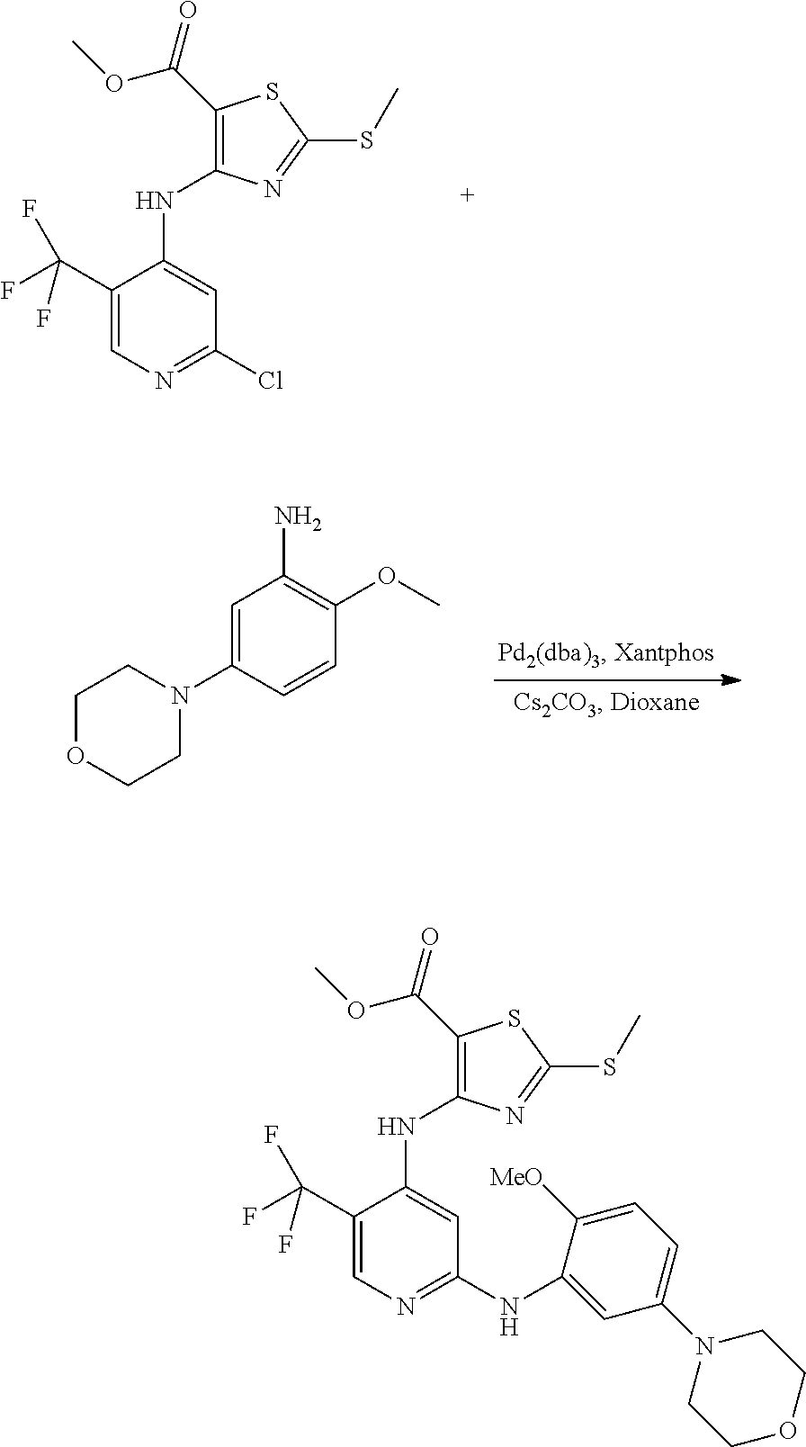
C1(C(=O)OC)=C(NC2=CC(Cl)=NC=C2C(F)(F)F)N=C(SC)S1.C1OCCN(C2=CC(N)=C(OC)C=C2)C1.C1(C(=O)OC)=C(NC2=CC(NC3=CC(N4CCOCC4)=CC=C3[MeO])=NC=C2C(F)(F)F)N=C(SC)S1
